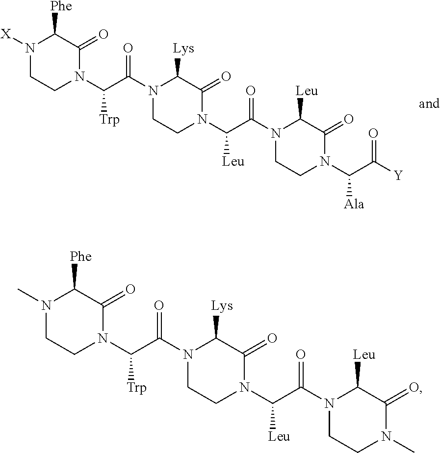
N1([X])CCN(C(C(=O)N2CCN(C(C(=O)N3CCN(C(C(=O)[Y])[Ala])C(=O)C3[Leu])[Leu])C(=O)C2[Lys])[Trp])C(=O)C1[Phe].N1(C)CCN(C(C(=O)N2CCN(C(C(=O)N3CCN(C)C(=O)C3[Leu])[Leu])C(=O)C2[Lys])[Trp])C(=O)C1[Phe]
